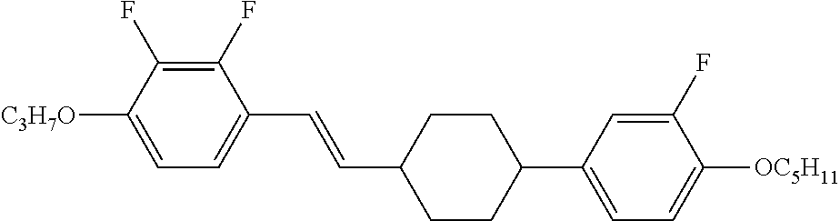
C1(F)=C(F)C([C3H7O])=CC=C1C=CC1CCC(C2=CC=C([OC5H11])C(F)=C2)CC1
